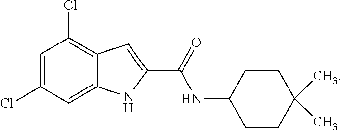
C1=C(Cl)C=C2C(=C1Cl)C=C(C(=O)NC1CCC(C)(C)CC1)N2
